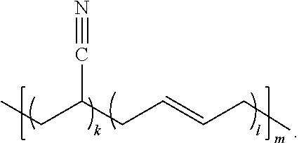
CCC(CC=CCC)C#N
